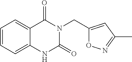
C1=CC=C2C(=C1)C(=O)N(CC1=CC(C)=NO1)C(=O)N2
